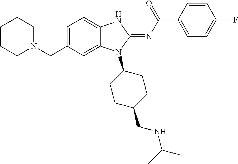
C1CCN(CC2=CC=C3C(=C2)N(C2CCC(CNC(C)C)CC2)C(=NC(C2=CC=C(F)C=C2)=O)N3)CC1
